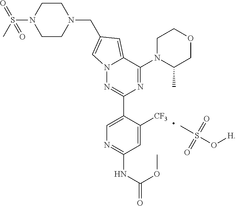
N1=C(N2CCOCC2C)C2=CC(CN3CCN(S(C)(=O)=O)CC3)=CN2N=C1C1=CN=C(NC(=O)OC)C=C1[CF3].S(O[H])(C)(=O)=O
